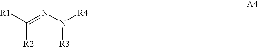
[R2]C([R1])=NN([R4])[R3]
